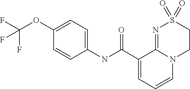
C1(OC(F)(F)F)=CC=C(NC(C2=CC=CN3C2=NS(=O)(=O)CC3)=O)C=C1
